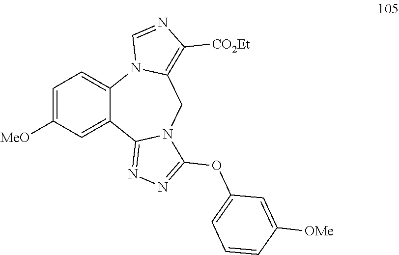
C1=C([MeO])C=C2C(=C1)N1C(=C([CO2Et])N=C1)CN1C2=NN=C1OC1=CC=CC([OMe])=C1
